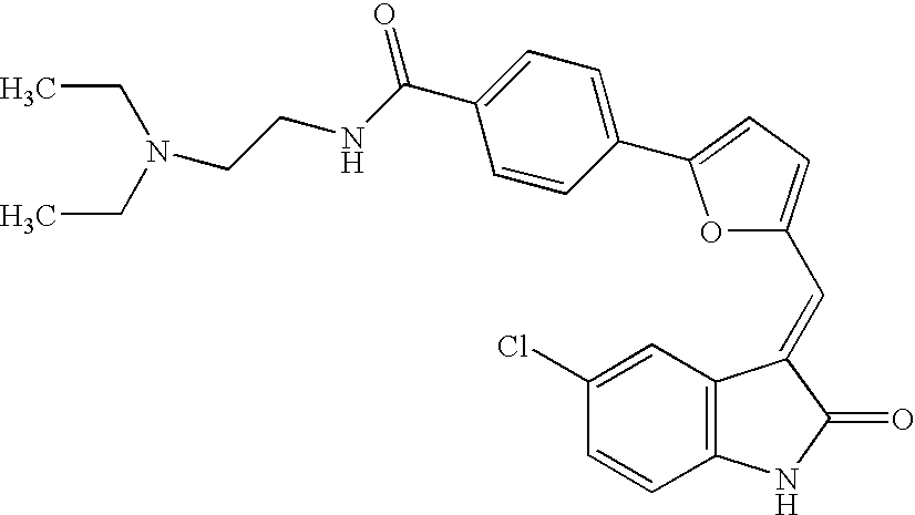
C12=C(NC(=O)C1=CC1=CC=C(C3=CC=C(C(NCCN(CC)CC)=O)C=C3)O1)C=CC(Cl)=C2
